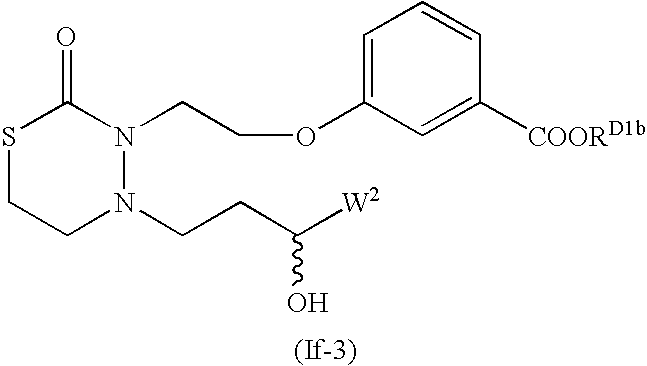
S1CCN(CCC([W2])O)N(CCOC2=CC=CC([COORD1b])=C2)C1=O
